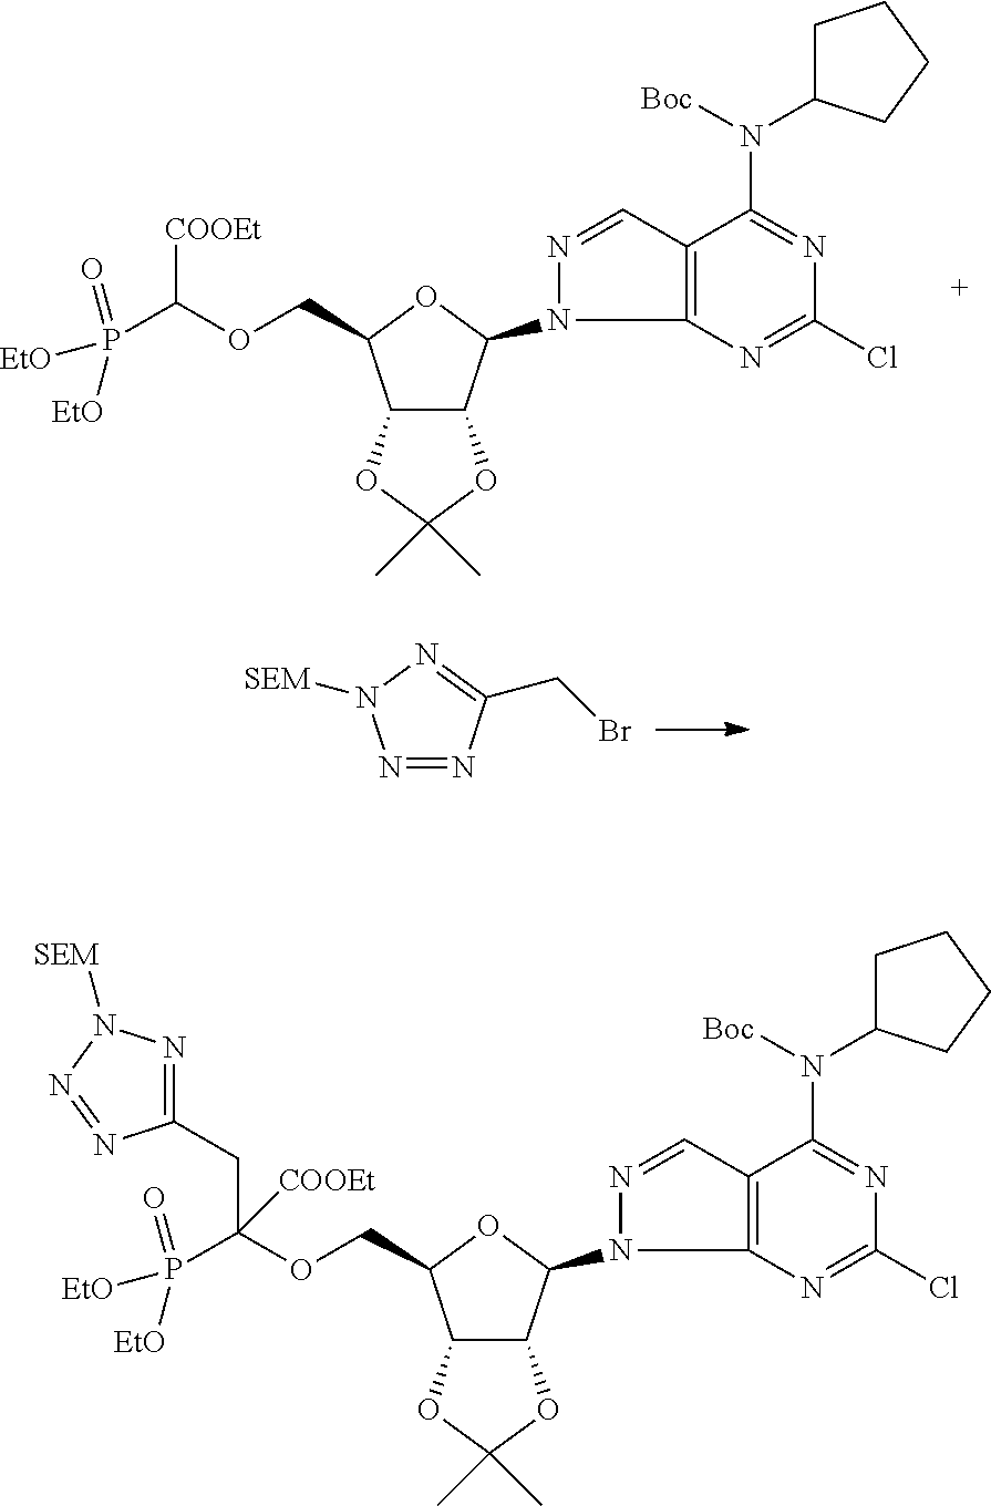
C12C(C(N3N=CC4=C3N=C(Cl)N=C4N(C3CCCC3)[Boc])OC1COC(P([EtO])(=O)[EtO])[COOEt])OC(C)(C)O2.N1=NC(CBr)=NN1[SEM].C12C(C(N3N=CC4=C3N=C(Cl)N=C4N(C3CCCC3)[Boc])OC1COC(P([EtO])(=O)[EtO])([COOEt])CC1=NN([SEM])N=N1)OC(C)(C)O2
